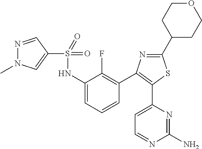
C1(S(NC2=CC=CC(C3=C(C4=CC=NC(N)=N4)SC(C4CCOCC4)=N3)=C2F)(=O)=O)=CN(C)N=C1
